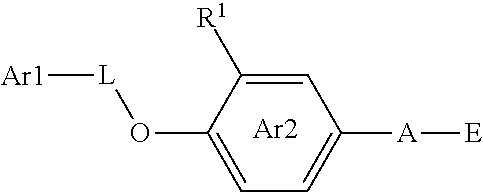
[Ar1][L]OC1=CC=C([A][E])C=C1[R1].[Ar2]
